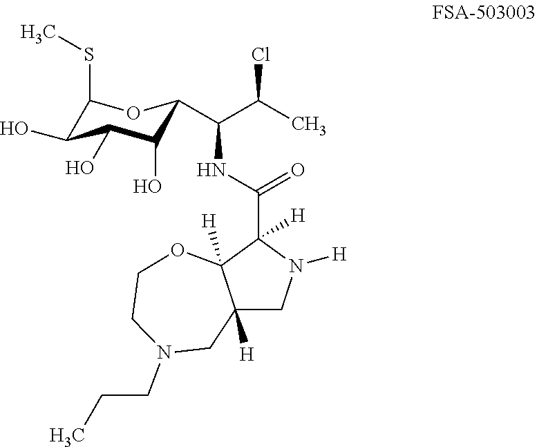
C1(SC)C(O)C(O)C(O)C(C(C(C)Cl)NC(C2([H])C3([H])C([H])(CN2[H])CN(CCC)CCO3)=O)O1
